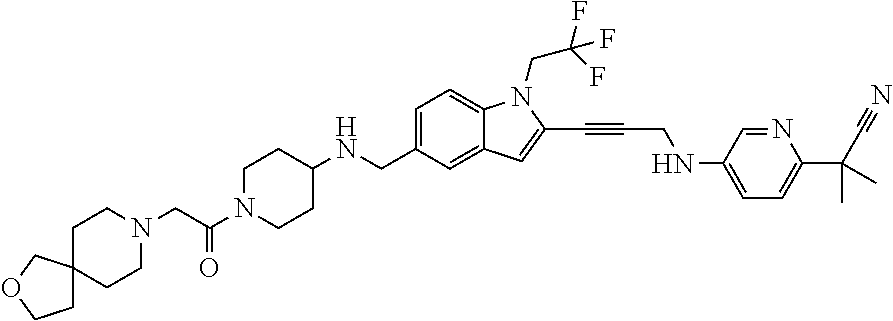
C1=C(CNC2CCN(C(CN3CCC4(CC3)CCOC4)=O)CC2)C=C2C(=C1)N(CC(F)(F)F)C(C#CCNC1=CC=C(C(C#N)(C)C)N=C1)=C2
